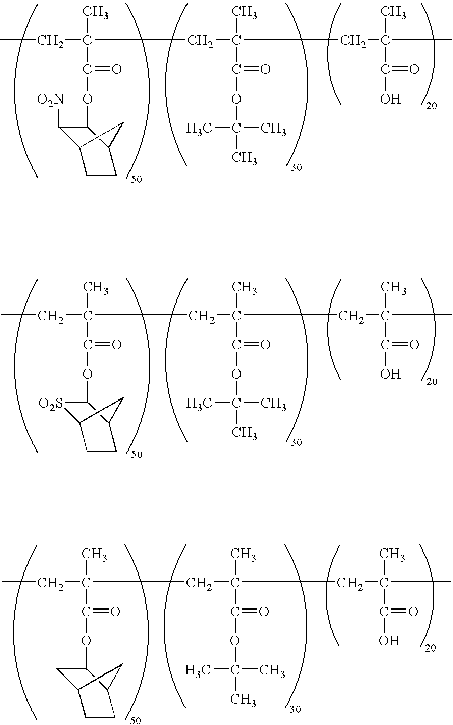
CCC(CC(CC(C)(C)C(O)=O)(C)C(OC(C)(C)C)=O)(C)C(OC1C([O2N])C2CCC1C2)=O.CCC(CC(CC(C)(C)C(O)=O)(C)C(OC(C)(C)C)=O)(C)C(OC1[O2S]C2CCC1C2)=O.CCC(CC(CC(C)(C)C(O)=O)(C)C(OC(C)(C)C)=O)(C)C(OC1CC2CCC1C2)=O
